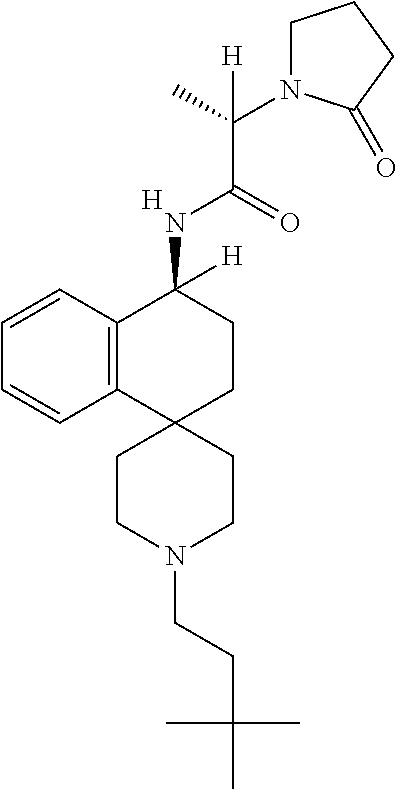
[H].C12=C(C=CC=C1)C(NC(C(N1CCCC1=O)(C)[H])=O)([H])CCC21CCN(CCC(C)(C)C)CC1
